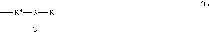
C[R3]S([R4])=O
